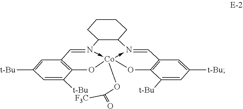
C1C2C(CCC1)N1-[Co]3(OC(=O)[F3C])(-N2=CC2=C(C([t-Bu])=CC([t-Bu])=C2)O3)OC2=C(C=1)C=C([t-Bu])C=C2[t-Bu]
